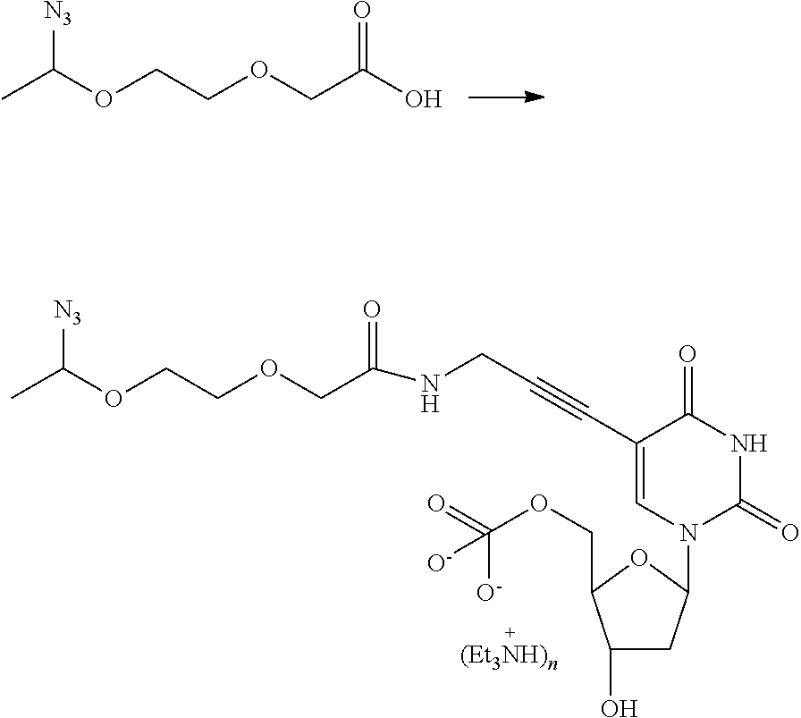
CC(OCCOCC(O)=O)[N3].CC(OCCOCC(NCC#CC1=CN(C2CC(O)C(COC([O-])(=O)[O-])O2)C(=O)NC1=O)=O)[N3]
